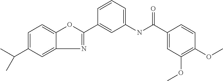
C12=CC(C(C)C)=CC=C1OC(C1=CC(NC(C3=CC(OC)=C(OC)C=C3)=O)=CC=C1)=N2
